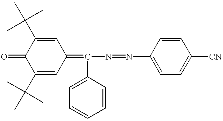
C1(C(C)(C)C)=CC(=C(N=NC2=CC=C([CN])C=C2)C2=CC=CC=C2)C=C(C(C)(C)C)C1=O
